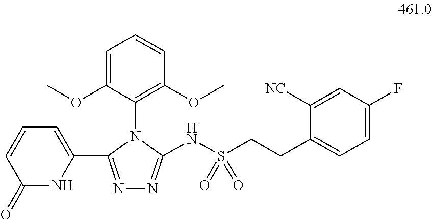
N1=C(C2=CC=CC(=O)N2)N(C2=C(OC)C=CC=C2OC)C(NS(CCC2=CC=C(F)C=C2[NC])(=O)=O)=N1
